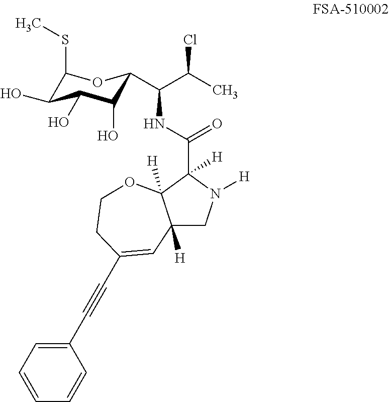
C1(SC)C(O)C(O)C(O)C(C(C(Cl)C)NC(=O)C2([H])N([H])CC3([H])C2([H])OCCC(C#CC2=CC=CC=C2)=C3)O1
